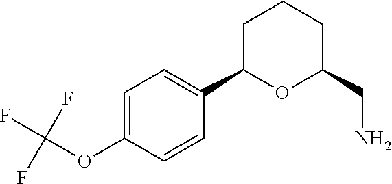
C1=C(OC(F)(F)F)C=CC(C2OC(CN)CCC2)=C1
